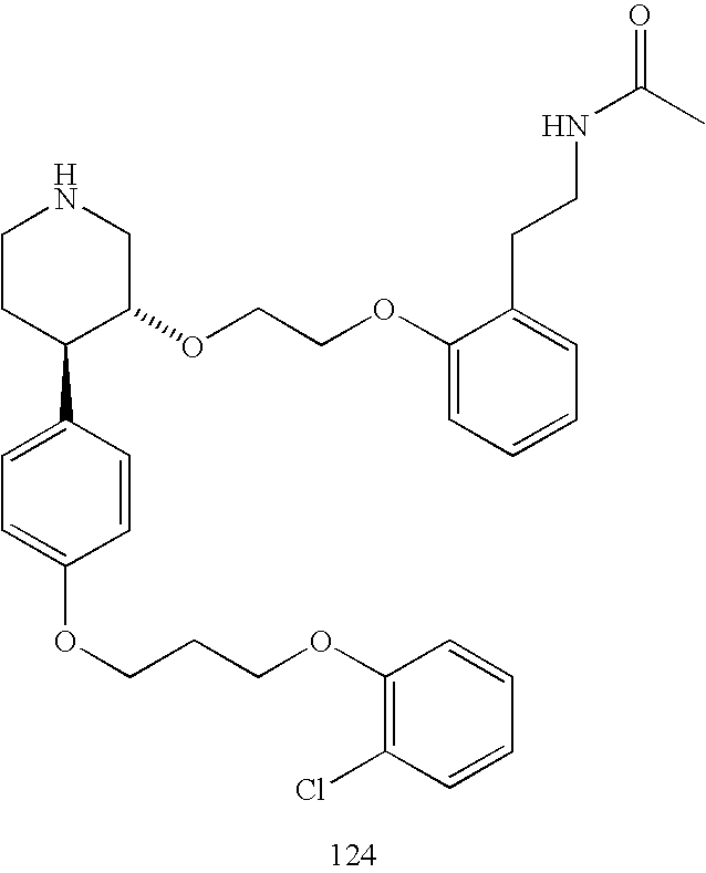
C1CC(C2=CC=C(OCCCOC3=C(Cl)C=CC=C3)C=C2)C(OCCOC2=CC=CC=C2CCNC(=O)C)CN1
